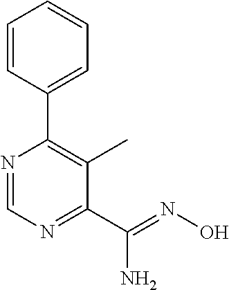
N1=CN=C(C(=NO)N)C(C)=C1C1=CC=CC=C1
